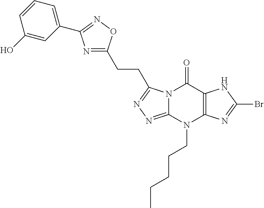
N1=C(CCC2=NN=C3N2C(=O)C2=C(N=C(Br)N2)N3CCCCC)ON=C1C1=CC=CC(O)=C1
